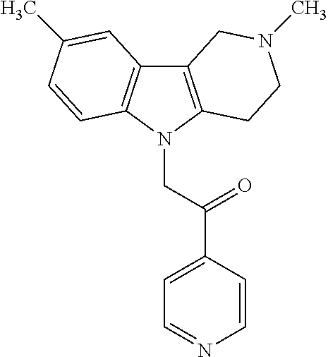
C12=C(N(CC(C3=CC=NC=C3)=O)C3=C1C=C(C)C=C3)CCN(C)C2
